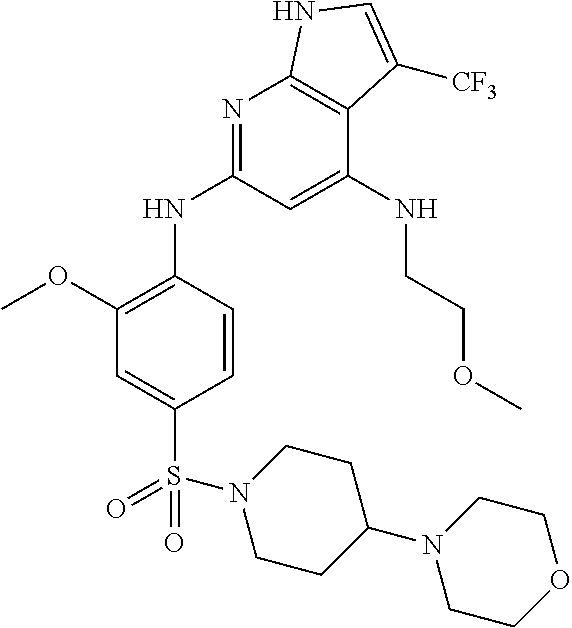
S(=O)(=O)(C1=CC(OC)=C(NC2=NC3=C(C(NCCOC)=C2)C([CF3])=CN3)C=C1)N1CCC(N2CCOCC2)CC1
